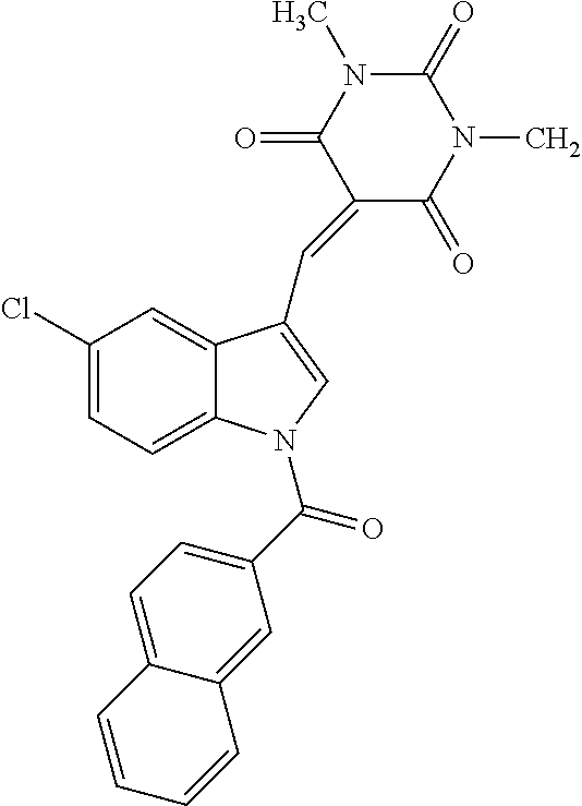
C1(Cl)=CC=C2C(=C1)C(C=C1C(=O)N(C)C(=O)N(C)C1=O)=CN2C(C1=CC=C2C(=C1)C=CC=C2)=O
